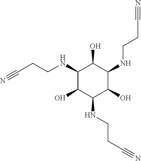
C1(NCCC#N)C(O)C(NCCC#N)C(O)C(NCCC#N)C1O
